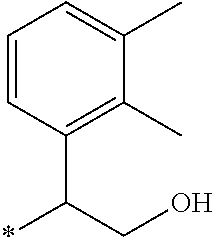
C1=CC(C(*)CO)=C(C)C(C)=C1
